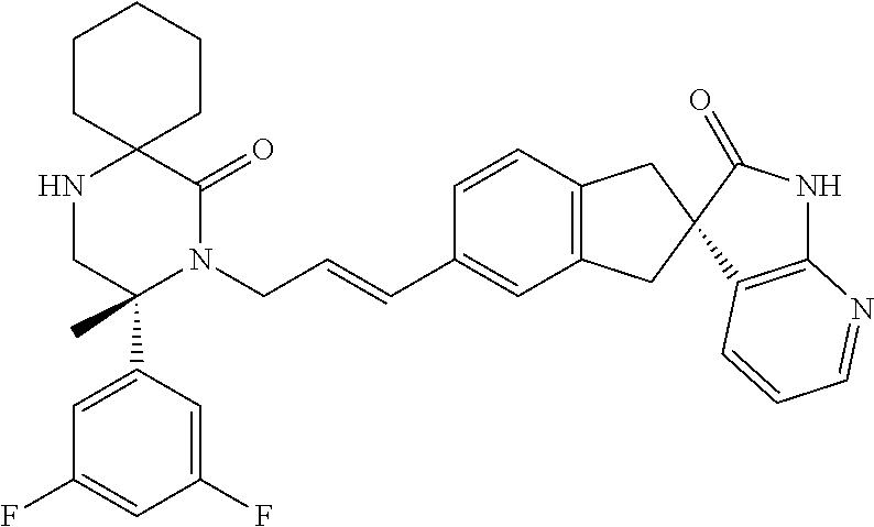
C12(NCC(C3=CC(F)=CC(F)=C3)(C)N(CC=CC3=CC4=C(C=C3)CC3(C4)C4=C(NC3=O)N=CC=C4)C1=O)CCCCC2
